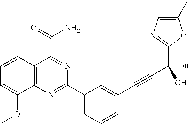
C12=C(N=C(C3=CC=CC(C#CC(C)(O)C4=NC=C(C)O4)=C3)N=C1C(=O)N)C(OC)=CC=C2
